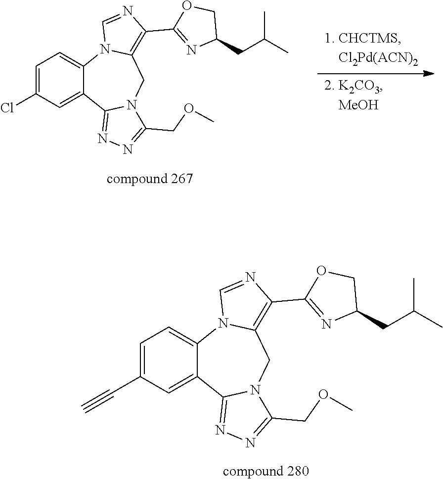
C1=C(Cl)C=C2C(=C1)N1C(=C(C3=NC(CC(C)C)CO3)N=C1)CN1C2=NN=C1COC.C1=C(C#C)C=C2C(=C1)N1C(=C(C3=NC(CC(C)C)CO3)N=C1)CN1C2=NN=C1COC
